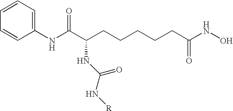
C1(NC(C(CCCCCC(NO)=O)NC(N[R])=O)=O)=CC=CC=C1
